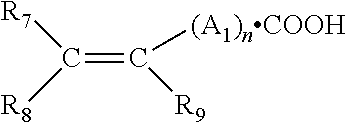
C(=C([(A1)nCOOH])[R9])([R8])[R7]
